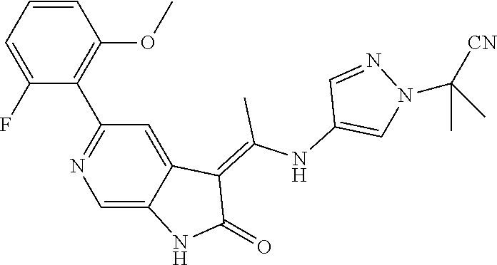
C1=CC=C(F)C(C2=NC=C3C(=C2)C(=C(NC2=CN(C(C)(C)[CN])N=C2)C)C(=O)N3)=C1OC
